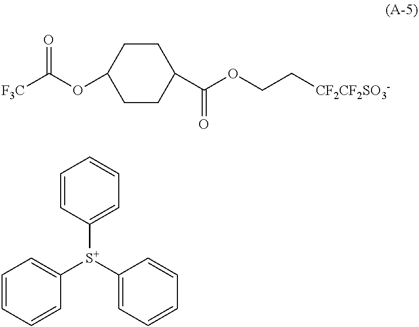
C1=CC=CC([S+](C2=CC=CC=C2)C2=CC=CC=C2)=C1.[F3C]C(OC1CCC(C(=O)OCC[CF2CF2SO3-])CC1)=O
